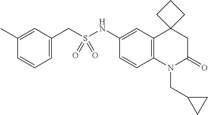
C1(C)=CC(CS(NC2=CC3=C(C=C2)N(CC2CC2)C(=O)CC32CCC2)(=O)=O)=CC=C1
